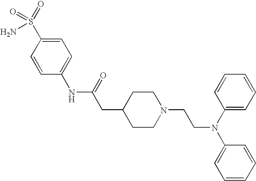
C1=CC(NC(CC2CCN(CCN(C3=CC=CC=C3)C3=CC=CC=C3)CC2)=O)=CC=C1S(=O)(=O)N
